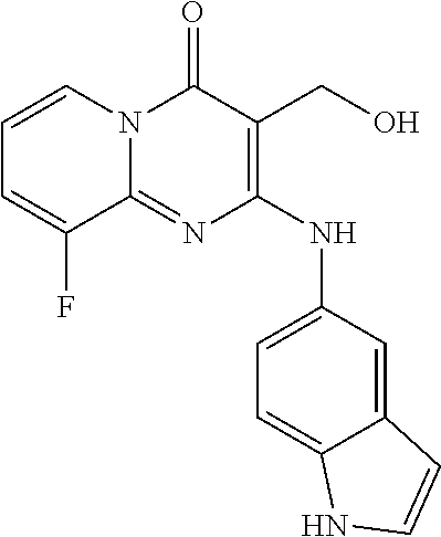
C1=C2C(=CC(NC3=C(CO)C(=O)N4C(=N3)C(F)=CC=C4)=C1)C=CN2
